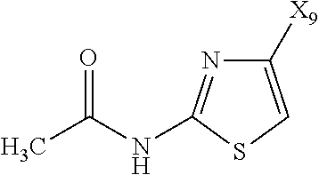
C1([X9])=CSC(NC(C)=O)=N1
